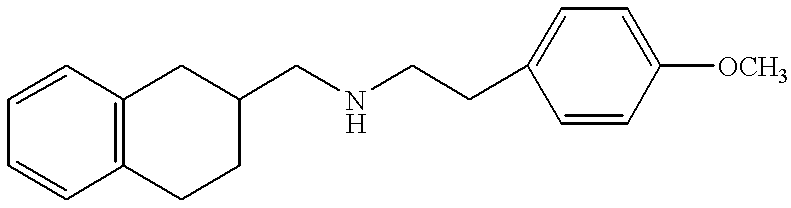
C1=CC=CC2=C1CC(CNCCC1=CC=C([OCH3])C=C1)CC2
